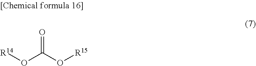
O(C(=O)O[R15])[R14]
